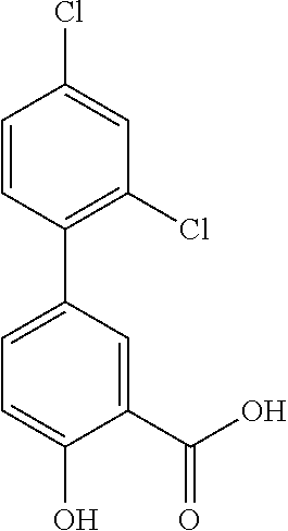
C1(C(O)=O)=CC(C2=C(Cl)C=C(Cl)C=C2)=CC=C1O
